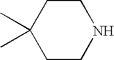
C1CC(C)(C)CCN1
